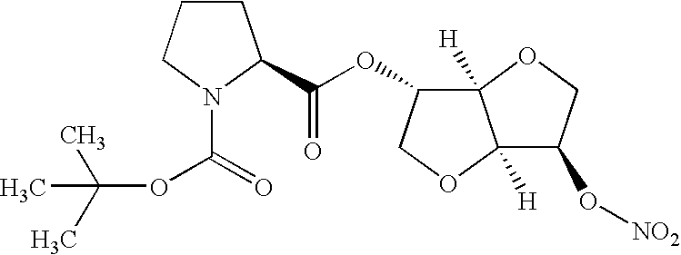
C1CCN(C(=O)OC(C)(C)C)C1C(OC1C2([H])C([H])(OC1)C(O[NO2])CO2)=O
